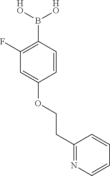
C1(F)=C(B([HO])[HO])C=CC(OCCC2=NC=CC=C2)=C1
